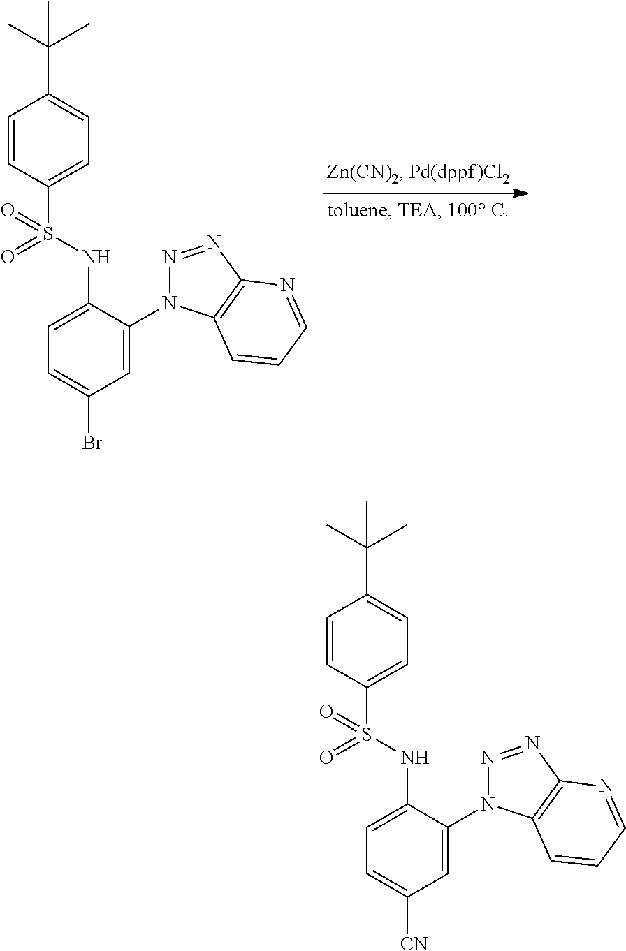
C1(S(NC2=CC=C(Br)C=C2N2N=NC3=C2C=CC=N3)(=O)=O)=CC=C(C(C)(C)C)C=C1.C1(S(NC2=CC=C([CN])C=C2N2N=NC3=C2C=CC=N3)(=O)=O)=CC=C(C(C)(C)C)C=C1
